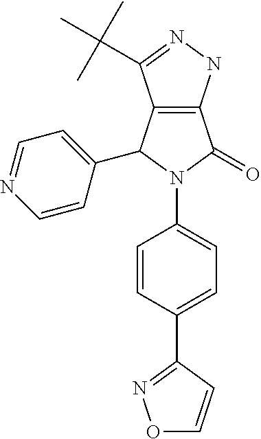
C12=C(NN=C1C(C)(C)C)C(=O)N(C1=CC=C(C3=NOC=C3)C=C1)C2C1=CC=NC=C1
